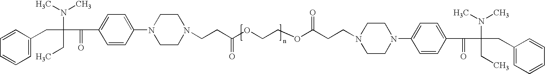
C1=CC(CC(CC)(N(C)C)C(C2=CC=C(N3CCN(CCC(OCCOC(CCN4CCN(C5=CC=C(C(C(CC6=CC=CC=C6)(CC)N(C)C)=O)C=C5)CC4)=O)=O)CC3)C=C2)=O)=CC=C1
